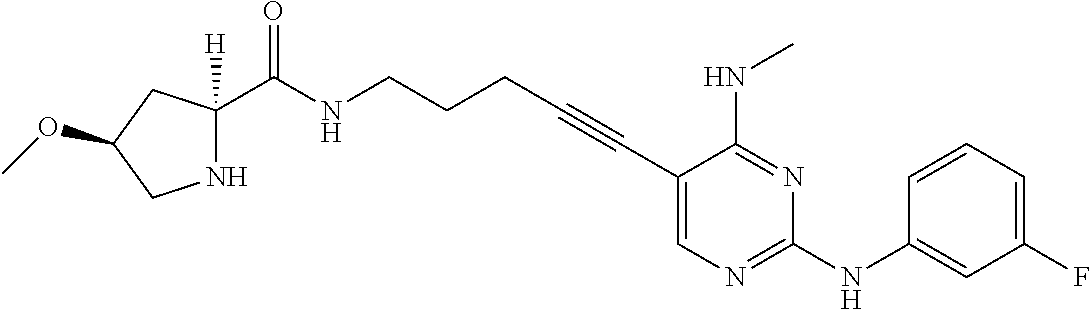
C1(C#CCCCNC(=O)C2([H])NCC(OC)C2)=CN=C(NC2=CC(F)=CC=C2)N=C1NC
